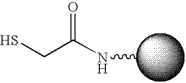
N(C)C(CS)=O
